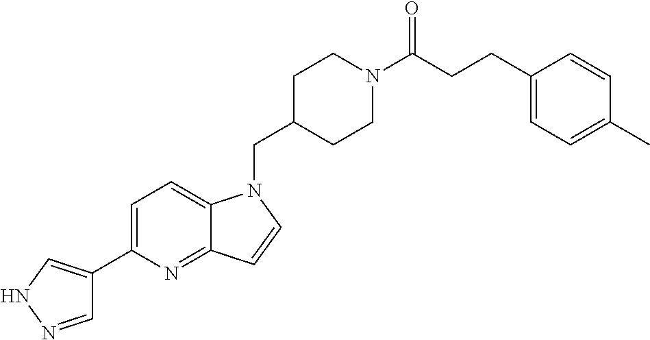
C1=NNC=C1C1=CC=C2C(=N1)C=CN2CC1CCN(C(CCC2=CC=C(C)C=C2)=O)CC1
